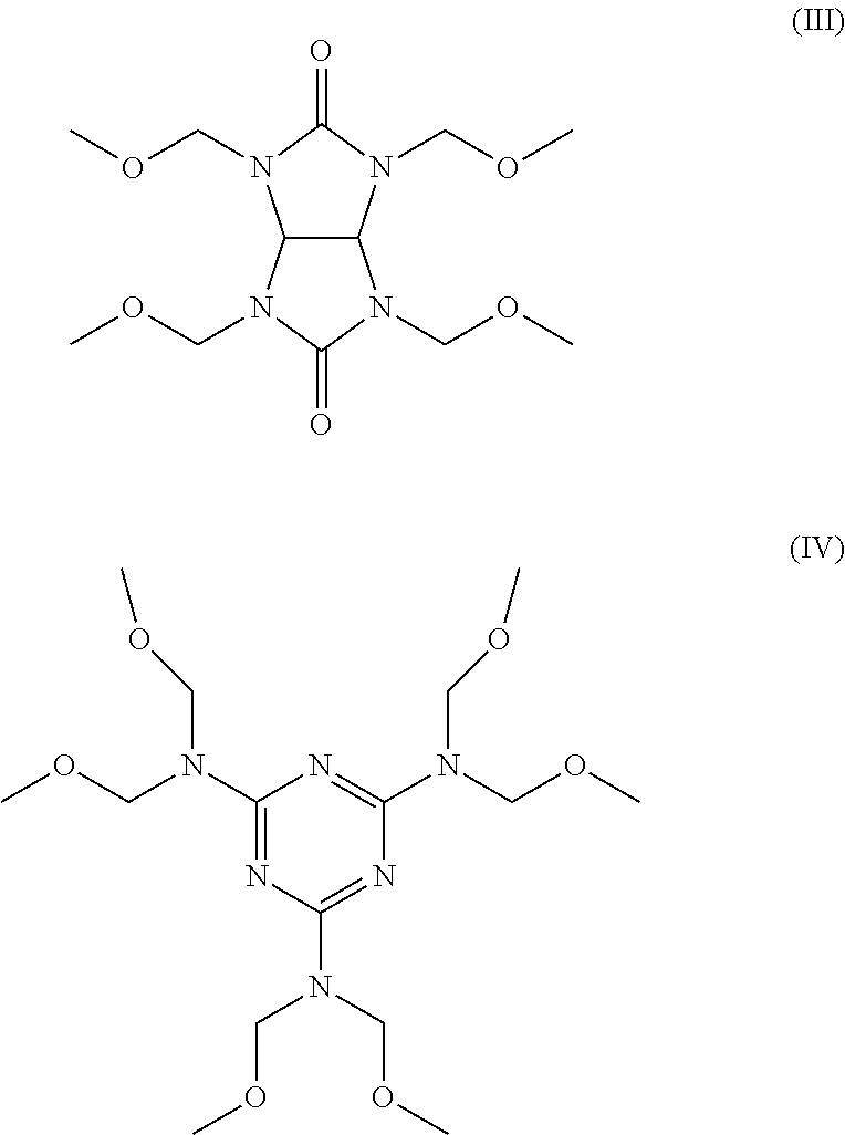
C12C(N(COC)C(=O)N1COC)N(COC)C(=O)N2COC.C1(N(COC)COC)=NC(N(COC)COC)=NC(N(COC)COC)=N1
